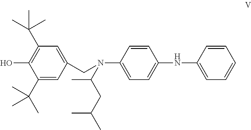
C1(C(C)(C)C)=CC(CN(C2=CC=C(NC3=CC=CC=C3)C=C2)C(C)CC(C)C)=CC(C(C)(C)C)=C1O
